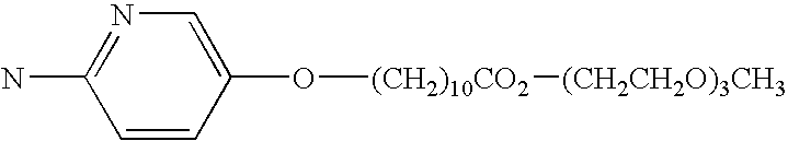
N1=C(N)C=CC(O[(CH2)10CO2][(CH2CH2O)3CH3])=C1
